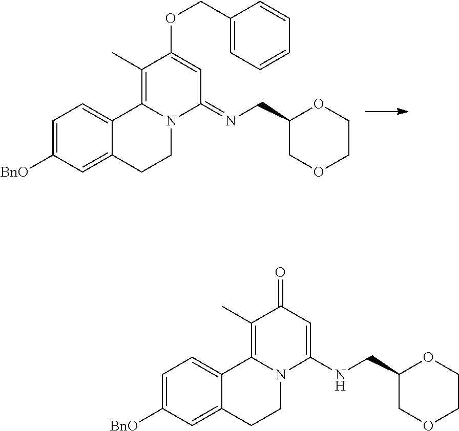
C1([BnO])=CC=C2C(=C1)CCN1C2=C(C)C(OCC2=CC=CC=C2)=CC1=NCC1OCCOC1.C1([BnO])=CC=C2C(=C1)CCN1C2=C(C)C(=O)C=C1NCC1OCCOC1
